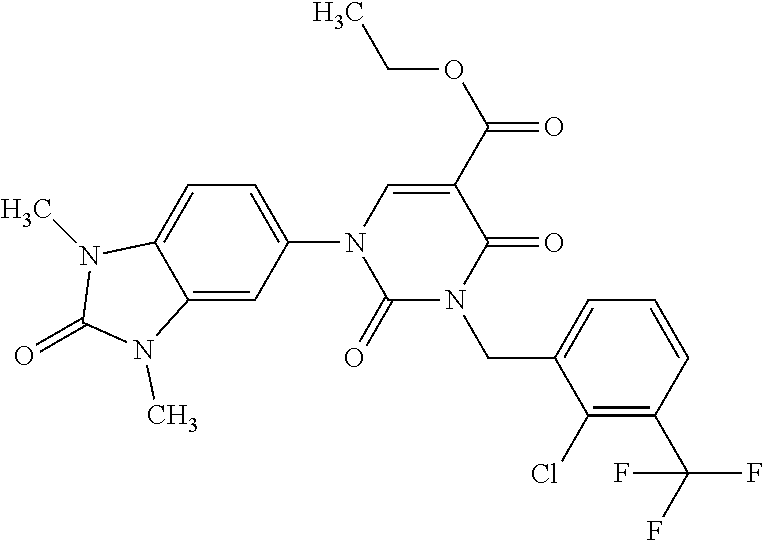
C1(N2C(=O)N(CC3=CC=CC(C(F)(F)F)=C3Cl)C(=O)C(C(OCC)=O)=C2)=CC=C2C(=C1)N(C)C(=O)N2C
